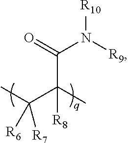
[R10]N([R9])C(=O)C(C)(C(C)([R6])[R7])[R8]
